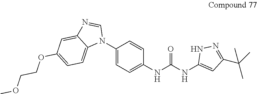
C1(N2C=NC3=CC(OCCOC)=CC=C23)=CC=C(NC(NC2=CC(C(C)(C)C)=NN2)=O)C=C1
